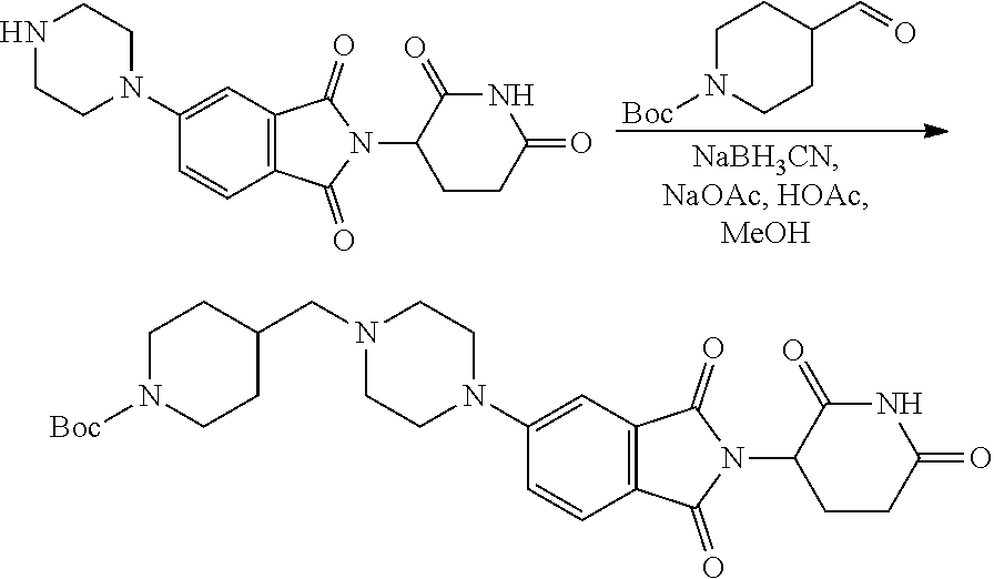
C(=O)C1CCN([Boc])CC1.C1CNCCN1C1=CC2=C(C=C1)C(=O)N(C1CCC(=O)NC1=O)C2=O.C1CN(CC2CCN([Boc])CC2)CCN1C1=CC2=C(C(=O)N(C3CCC(=O)NC3=O)C2=O)C=C1
